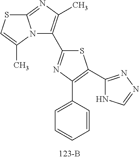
S1C(C2=C(C)N=C3N2C(C)=CS3)=NC(C2=CC=CC=C2)=C1C1=NN=CN1
